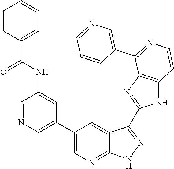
C1=NC=C(C2=CN=C3C(=C2)C(C2=NC4=C(N2)C=CN=C4C2=CN=CC=C2)=NN3)C=C1NC(C1=CC=CC=C1)=O
